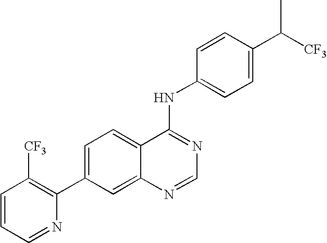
C1=CC=NC(C2=CC=C3C(=C2)N=CN=C3NC2=CC=C(C(C)[CF3])C=C2)=C1[CF3]
